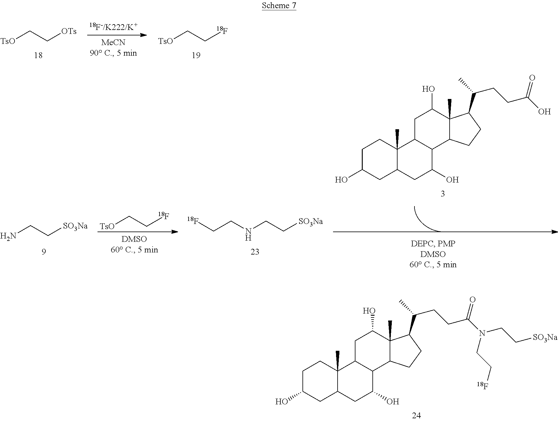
[TsO]CC[OTs].[TsO]CC[18F].C1C(O)CC2C(C)(C1)C1C(C(O)C2)C2C(C)(C(O)C1)C(C(C)CCC(N(CC[SO3Na])CC[18F])=O)CC2.NCC[SO3Na].C(CNCC[SO3Na])[18F].[TsO]CC[18F].C1C(O)CC2C(C)(C1)C1C(C(O)C2)C2C(C)(C(O)C1)C(C(C)CCC(O)=O)CC2
